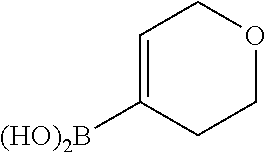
C1=C([(HO)2B])CCOC1
